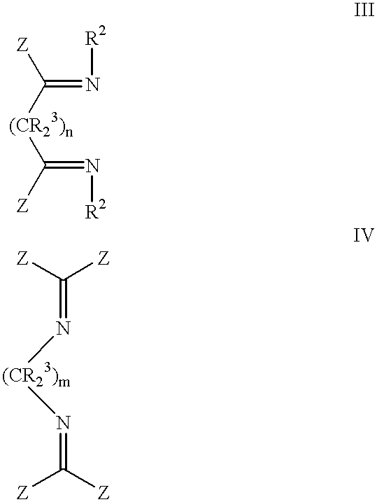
C(=N[R2])([(CR23)n]C(=N[R2])[Z])[Z].N([(CR23)m]N=C([Z])[Z])=C([Z])[Z]
